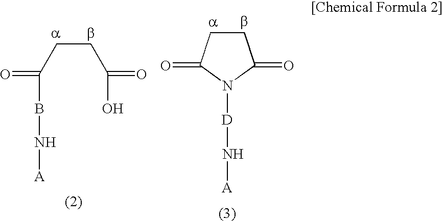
C1CC(=O)N([D]N[A])C1=O.C(CCC(BN[A])=O)(O)=O
